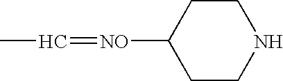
CC=[NO]C1CCNCC1
